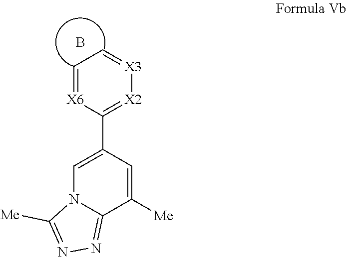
[X2]1=C(C2=CN3C(=NN=C3[Me])C([Me])=C2)[X6]=CC=[X3]1.B
